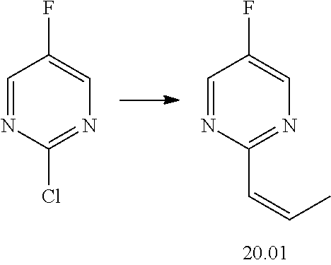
C1=NC(C=CC)=NC=C1F.C1=NC(Cl)=NC=C1F
